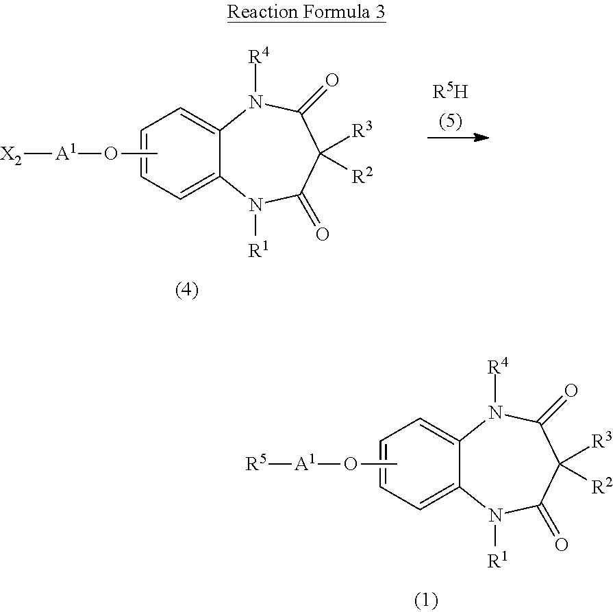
C1=C2C(=CC=C1)N([R4])C(=O)C([R3])([R2])C(=O)N2[R1].CO[A1][R5].C1=C2C(=CC=C1)N([R4])C(=O)C([R3])([R2])C(=O)N2[R1].CO[A1][X2]
